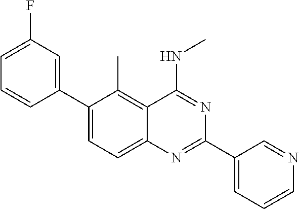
C1(C2=CC(F)=CC=C2)=CC=C2C(=C1C)C(NC)=NC(C1=CC=CN=C1)=N2
